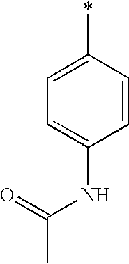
C1(*)=CC=C(NC(C)=O)C=C1
